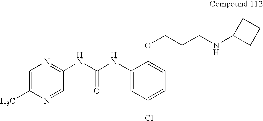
C1=C(OCCCNC2CCC2)C(NC(=O)NC2=NC=C(C)N=C2)=CC(Cl)=C1
